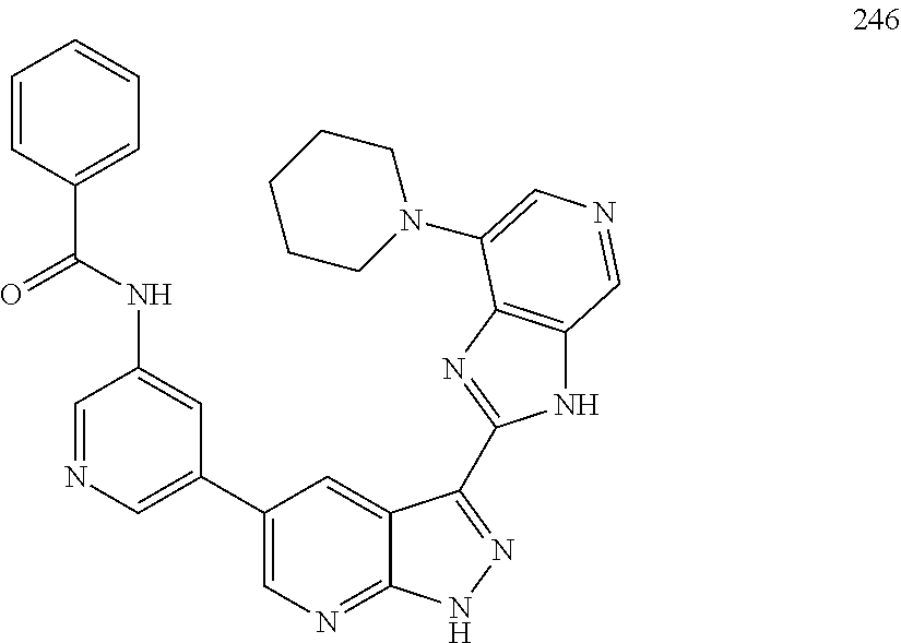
C1(NC(C2=CC=CC=C2)=O)=CC(C2=CN=C3C(=C2)C(C2=NC4=C(N2)C=NC=C4N2CCCCC2)=NN3)=CN=C1
